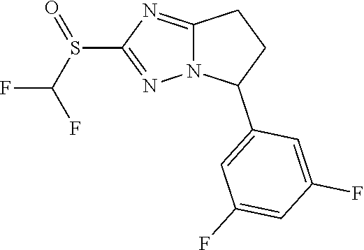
C12=NC(S(C(F)F)=O)=NN1C(C1=CC(F)=CC(F)=C1)CC2
